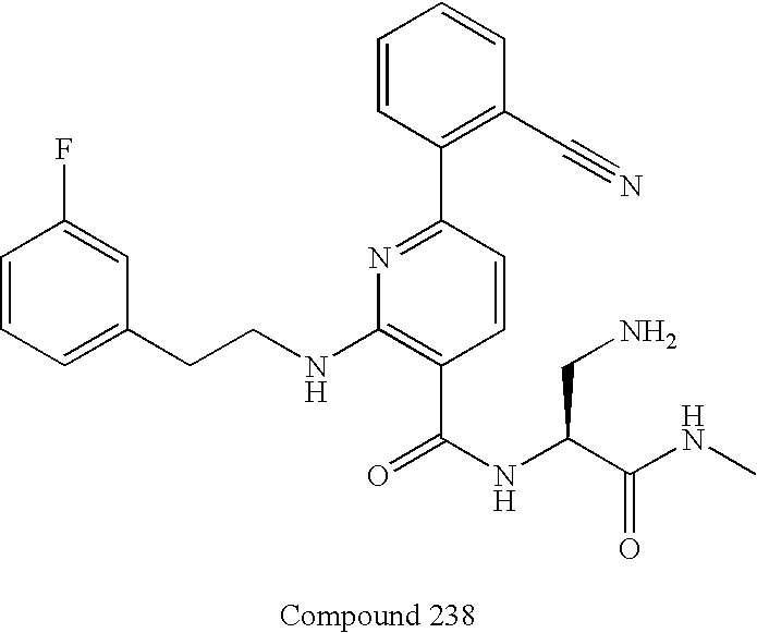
C1=CC=C(CCNC2=C(C(NC(C(=O)NC)CN)=O)C=CC(C3=C(C#N)C=CC=C3)=N2)C=C1F
